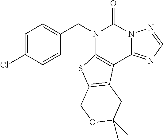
C1(CN2C3=C(C4=NC=NN4C2=O)C2=C(S3)COC(C)(C)C2)=CC=C(Cl)C=C1
